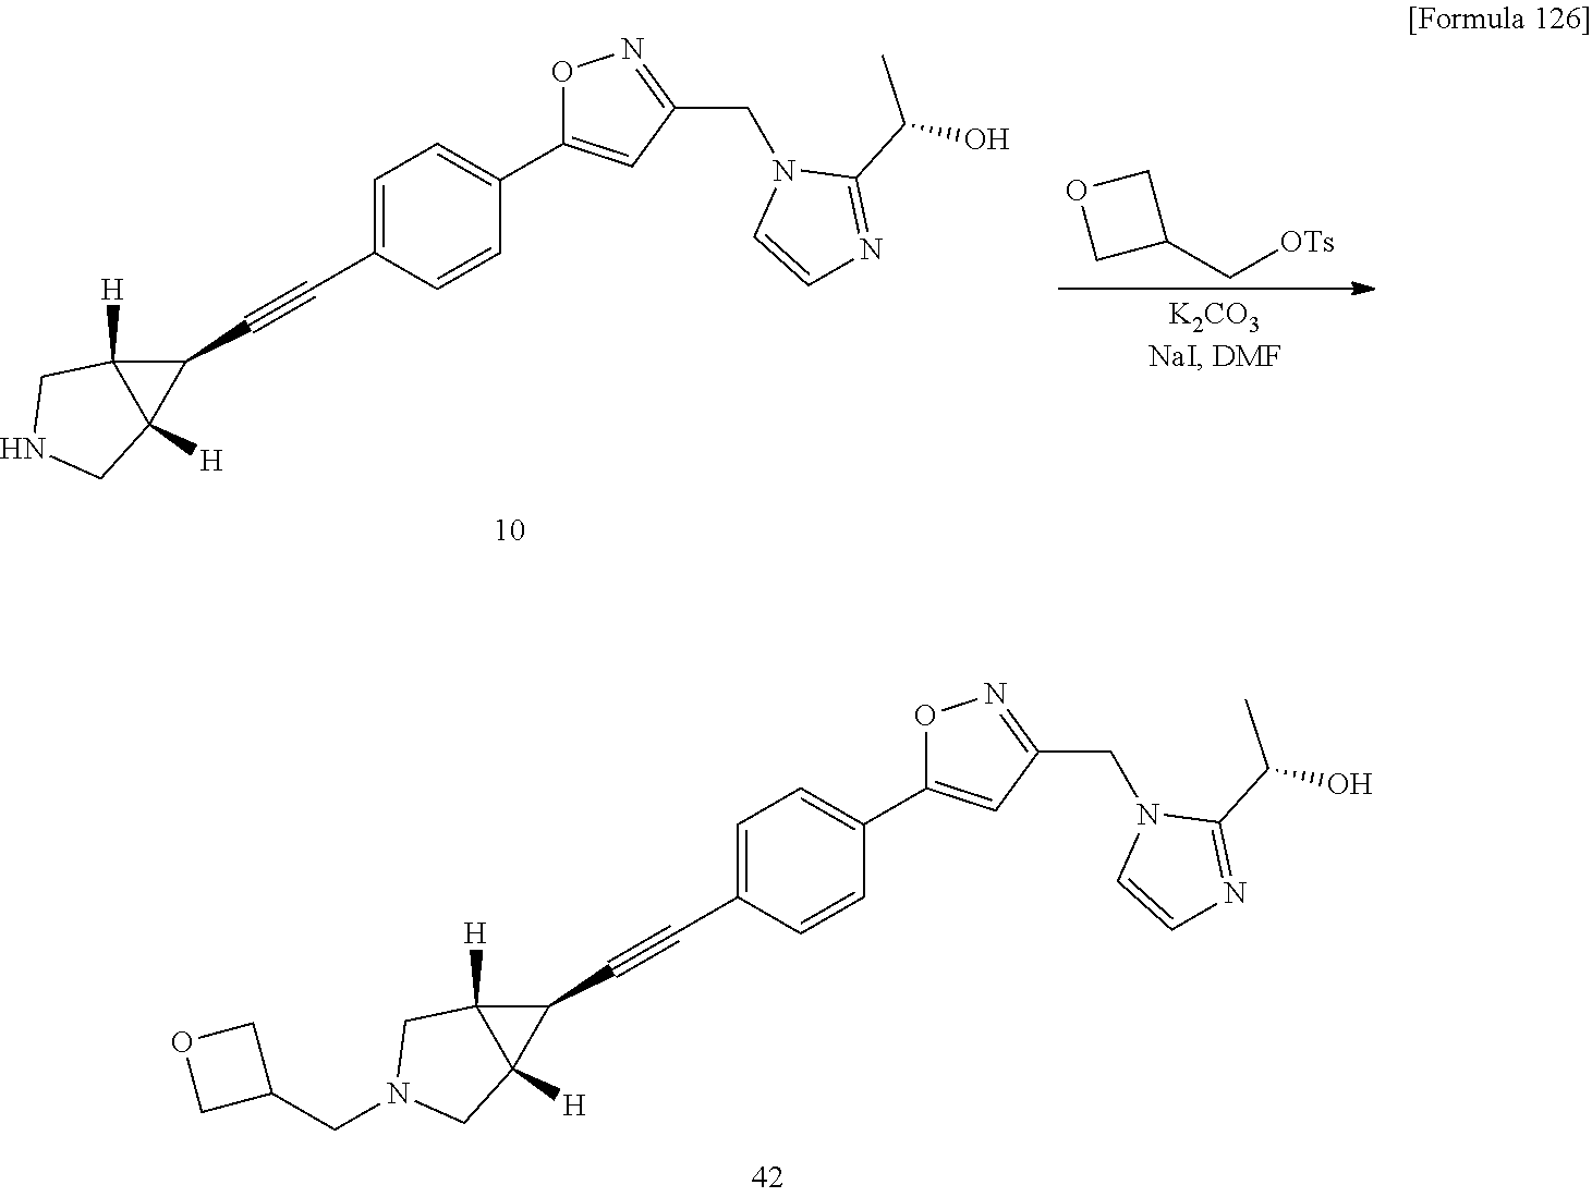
C1=C(C#CC2C3([H])C2([H])CN(CC2COC2)C3)C=CC(C2=CC(CN3C=CN=C3C(C)O)=NO2)=C1.C1=C(C#CC2C3([H])C2([H])CNC3)C=CC(C2=CC(CN3C=CN=C3C(C)O)=NO2)=C1.C1(C[OTs])COC1
